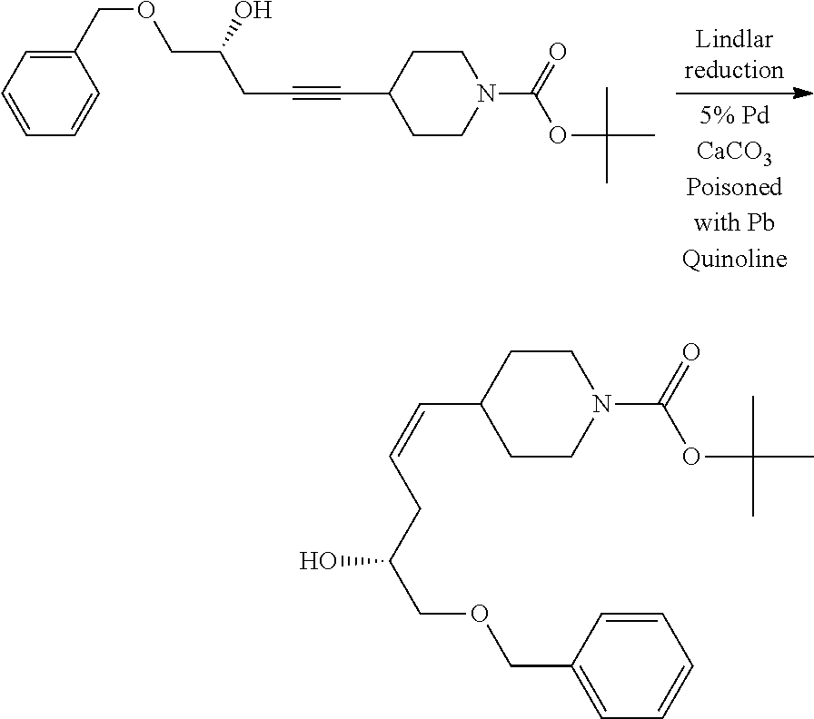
C1(COCC(O)CC#CC2CCN(C(OC(C)(C)C)=O)CC2)=CC=CC=C1.C1CC(C=CCC(O)COCC2=CC=CC=C2)CCN1C(OC(C)(C)C)=O
